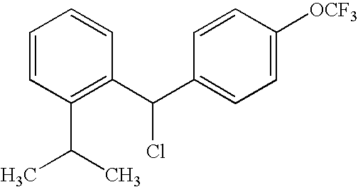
C1=CC(C(C)C)=C(C(C2=CC=C([OCF3])C=C2)Cl)C=C1
